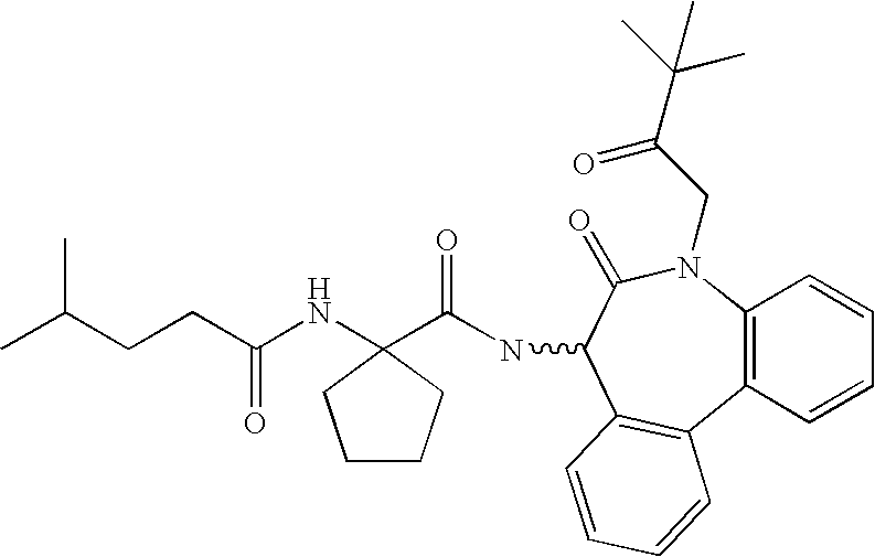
C12=C(C=CC=C1)C1=C(C(NC(=O)C3(NC(CCC(C)C)=O)CCCC3)C(=O)N2CC(C(C)(C)C)=O)C=CC=C1
